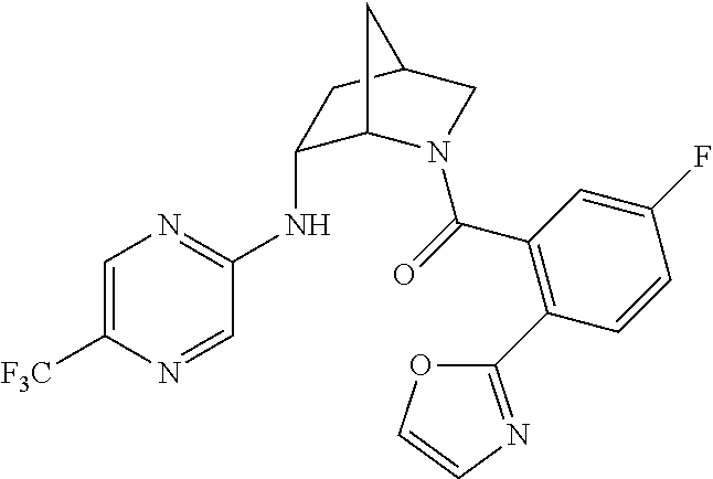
N(C1C2N(C(=O)C3=C(C4=NC=CO4)C=CC(F)=C3)CC(C1)C2)C1=NC=C([F3C])N=C1
